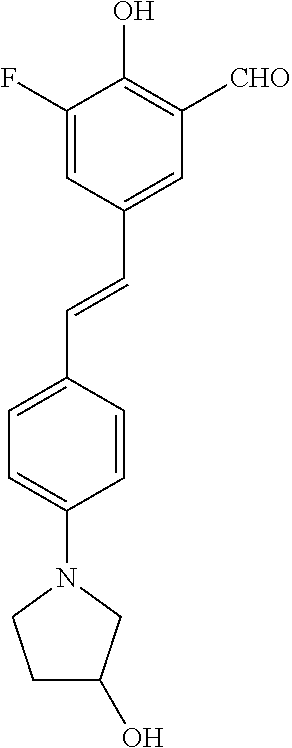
C1=C(F)C(O)=C([CHO])C=C1C=CC1=CC=C(N2CCC(O)C2)C=C1
